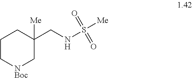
C1C[NBoc]CC(CNS([Me])(=O)=O)([Me])C1
